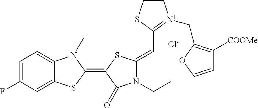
[Cl-].C1=C(F)C=C2C(=C1)N(C)C(=C1C(=O)N(CC)C(=CC3=[N+](CC4=C([COOMe])C=CO4)C=CS3)S1)S2
